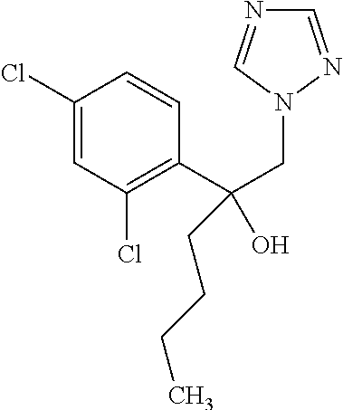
C1(Cl)=CC(Cl)=C(C(CN2N=CN=C2)(CCCC)O)C=C1
